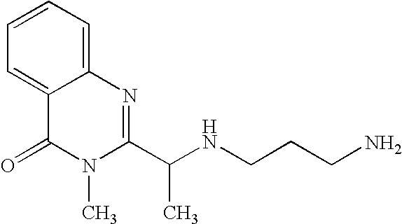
C1=C2C(=CC=C1)N=C(C(NCCCN)C)N(C)C2=O
